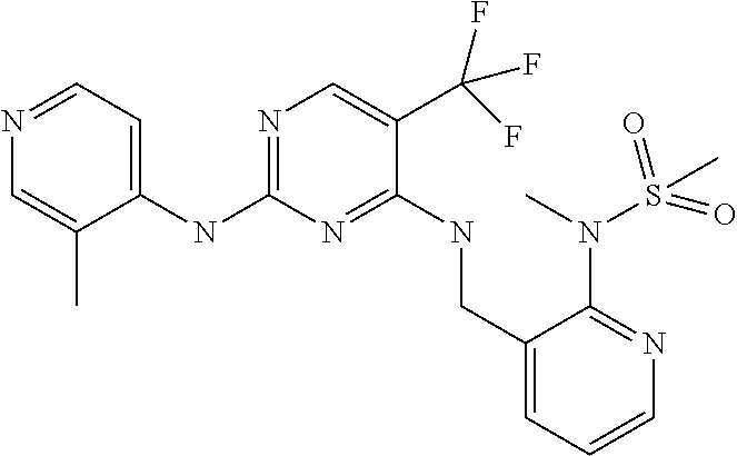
N(C1=NC=C(C(F)(F)F)C(NCC2=CC=CN=C2N(C)S(=O)(=O)C)=N1)C1=CC=NC=C1C
